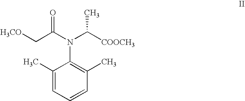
C1(C)=CC=CC(C)=C1N(C(C[H3CO])=O)C([COOCH3])C
